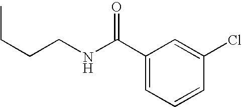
CCCCNC(C1=CC=CC(Cl)=C1)=O
